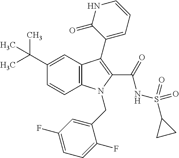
C12=C(C=C(C(C)(C)C)C=C1)C(C1=CC=CNC1=O)=C(C(=O)NS(C1CC1)(=O)=O)N2CC1=CC(F)=CC=C1F
